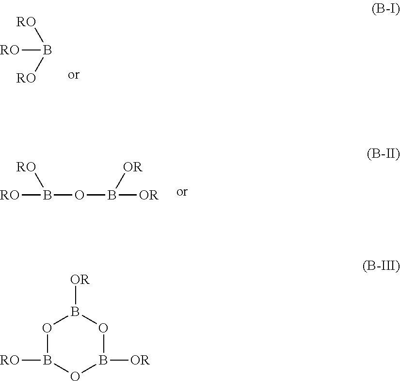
[RO]B([RO])[RO].[RO]B([RO])OB([OR])[OR].O1B([RO])OB([OR])OB1[OR]
